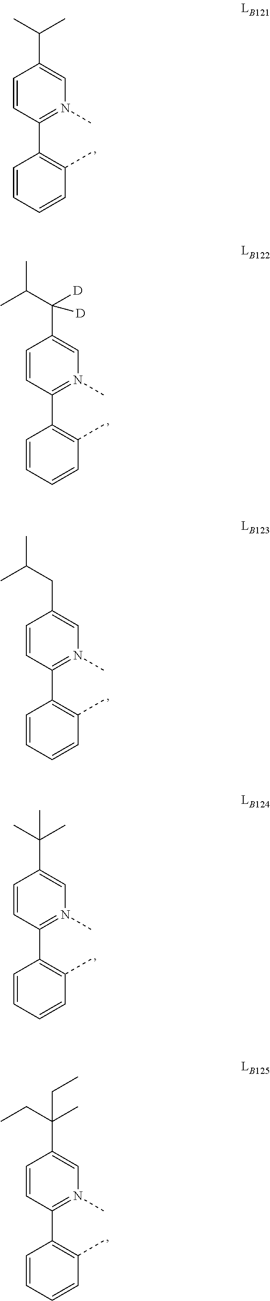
C1(C(C)C)=CN(C)=C(C2=C(C)C=CC=C2)C=C1.C1(C(C(C)C)([D])[D])=CN(C)=C(C2=C(C)C=CC=C2)C=C1.C1(CC(C)C)=CN(C)=C(C2=C(C)C=CC=C2)C=C1.C1(C(C)(C)C)=CN(C)=C(C2=C(C)C=CC=C2)C=C1.C1(C(CC)(C)CC)=CN(C)=C(C2=C(C)C=CC=C2)C=C1
